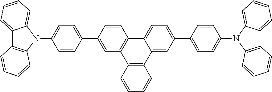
C1(C2=CC3=C(C=C2)C2=CC=C(C4=CC=C(N5C6=CC=CC=C6C6=C5C=CC=C6)C=C4)C=C2C2=C3C=CC=C2)=CC=C(N2C3=CC=CC=C3C3=C2C=CC=C3)C=C1
